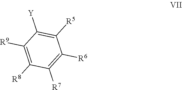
[Y]C1=C([R5])C([R6])=C([R7])C([R8])=C1[R9]
